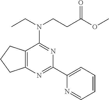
C12=C(N=C(C3=CC=CC=N3)N=C1N(CC)CCC(OC)=O)CCC2
